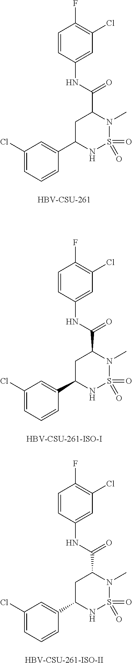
C1=CC(NC(C2CC(C3=CC(Cl)=CC=C3)NS(=O)(=O)N2C)=O)=CC(Cl)=C1F.[HBV-CSU-261].C1=CC(NC(C2CC(C3=CC(Cl)=CC=C3)NS(=O)(=O)N2C)=O)=CC(Cl)=C1F.[HBV-CSU-261-ISO-I].C1=CC(NC(C2CC(C3=CC(Cl)=CC=C3)NS(=O)(=O)N2C)=O)=CC(Cl)=C1F.[HBV-CSU-261-ISO-II]
